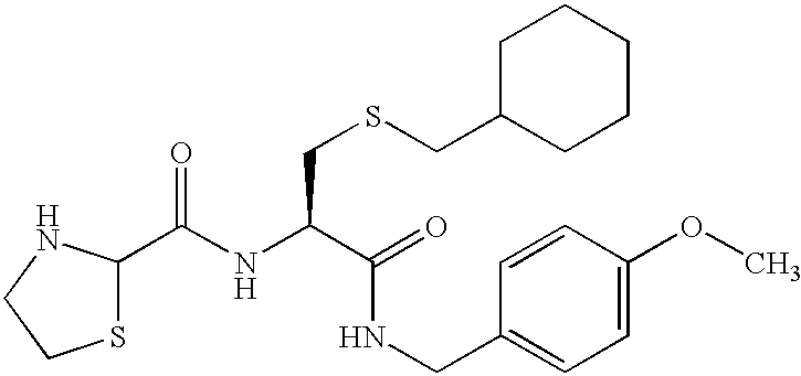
N(C(C(NCC1=CC=C(OC)C=C1)=O)CSCC1CCCCC1)C(C1SCCN1)=O
